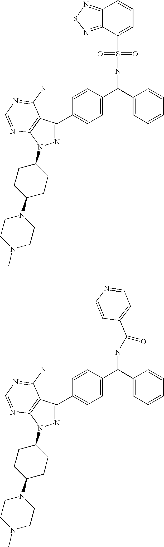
N1=C(C2=CC=C(C(C3=CC=CC=C3)NS(C3=CC=CC4=NSN=C34)(=O)=O)C=C2)C2=C(N1C1CCC(N3CCN(C)CC3)CC1)N=CN=C2N.N1=C(C2=CC=C(C(C3=CC=CC=C3)NC(=O)C3=CC=NC=C3)C=C2)C2=C(N1C1CCC(N3CCN(C)CC3)CC1)N=CN=C2N
